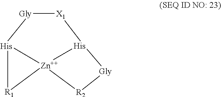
[Gly]1[X1][His]2[Zn]3([His]1[R1]3)[R2][Gly]2
